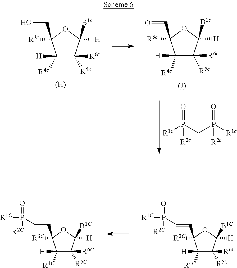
C1([H])([R4C])C([R5C])([R6C])C([B1C])([H])OC1(C=CP([R1C])([R2C])=O)[R3C].C1([H])([R4C])C([R5C])([R6C])C([B1C])([H])OC1(CCP([R1C])([R2C])=O)[R3C].[R1c]P(=O)([R2c])CP([R1c])(=O)[R2c].C1([H])([R4c])C([R5c])([R6c])C([B1c])([H])OC1(CO)[R3c].[(H)].C1([H])([R4c])C([R5c])([R6c])C([B1c])([H])OC1(C=O)[R3c].[(J)]
